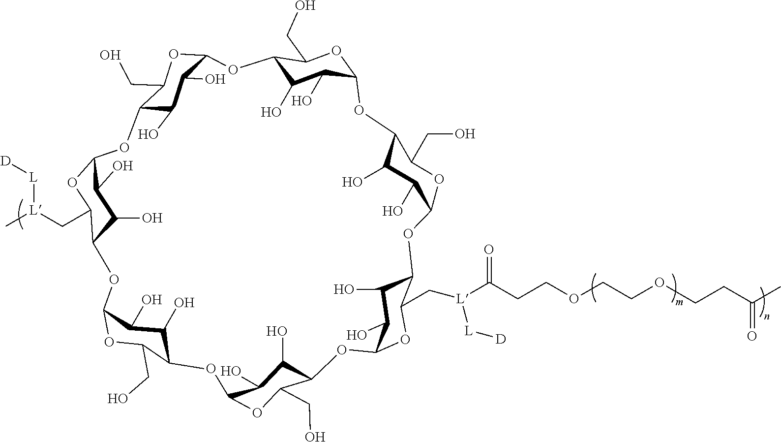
C12C(O)C(O)C(OC1CO)OC1C(O)C(O)C(OC1CO)OC1C(O)C(O)C(OC1C[L]([L][D])C(CCOCCOCCC(=O)C)=O)OC1C(O)C(O)C(OC1CO)OC1C(O)C(O)C(OC1CO)OC1C(O)C(O)C(OC1C[L](C)[L][D])OC1C(O)C(O)C(O2)OC1CO
